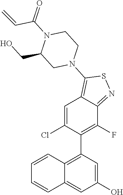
C1=CC2=C(C3=C(F)C4=NSC(N5CCN(C(C=C)=O)C(CO)C5)=C4C=C3Cl)C=C(O)C=C2C=C1
